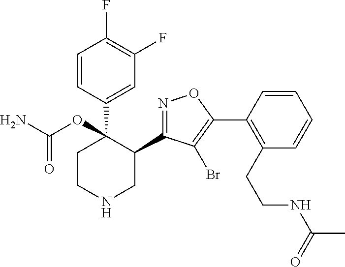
C1(C2=NOC(C3=C(CCNC(C)=O)C=CC=C3)=C2Br)C(C2=CC(F)=C(F)C=C2)(OC(N)=O)CCNC1
